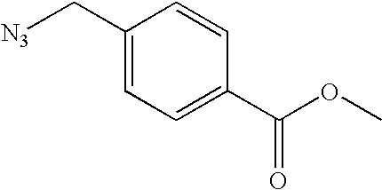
C1(C[N3])=CC=C(C(=O)OC)C=C1
